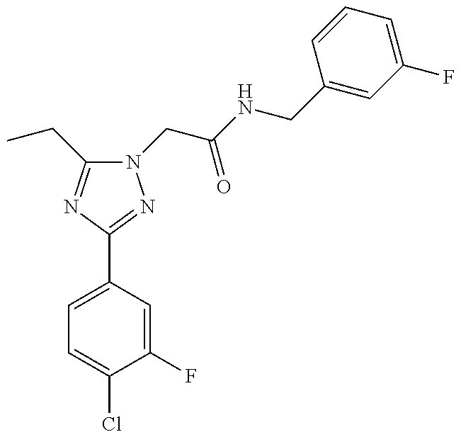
N1(CC(NCC2=CC(F)=CC=C2)=O)C(CC)=NC(C2=CC=C(Cl)C(F)=C2)=N1
